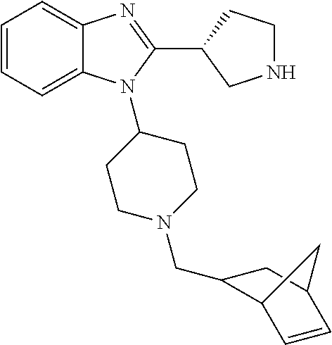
C1=CC=C2C(=C1)N=C(C1CNCC1)N2C1CCN(CC2C3C=CC(C2)C3)CC1
